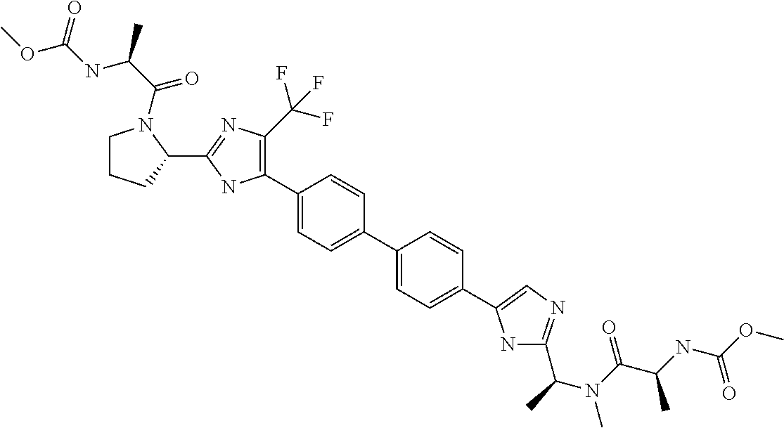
C1CCC(C2=NC(C(F)(F)F)=C(C3=CC=C(C4=CC=C(C5=CN=C(C(N(C(C(NC(=O)OC)C)=O)C)C)N5)C=C4)C=C3)N2)N1C(C(NC(OC)=O)C)=O
